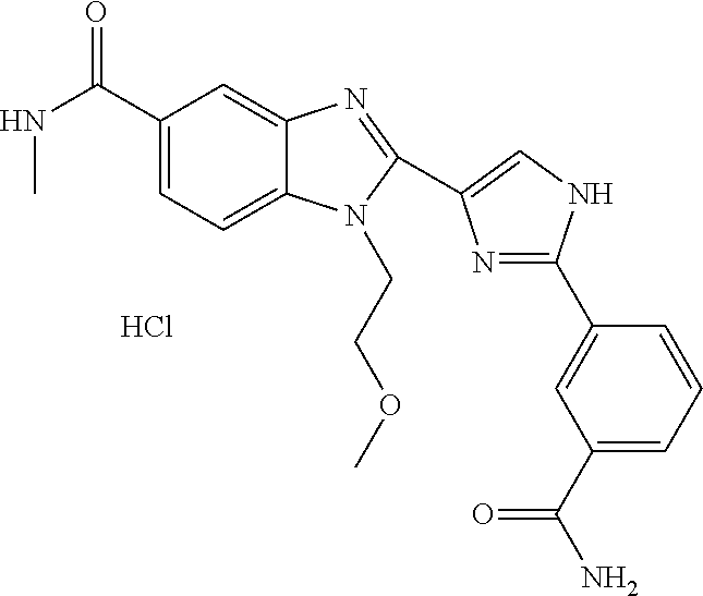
C1(C(NC)=O)=CC=C2C(=C1)N=C(C1=CNC(C3=CC(C(N)=O)=CC=C3)=N1)N2CCOC.Cl
